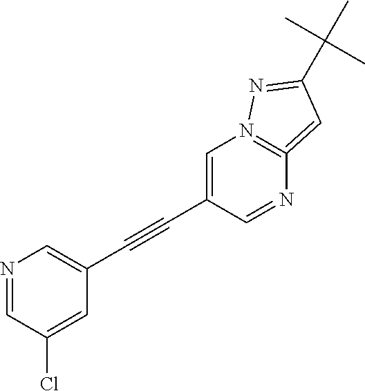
C1=C(C#CC2=CN=CC(Cl)=C2)C=NC2=N1N=C(C(C)(C)C)C=2
